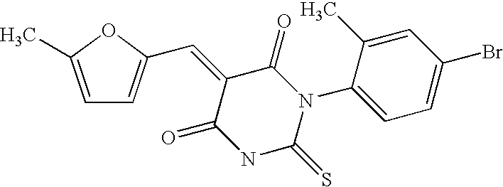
C1=C(C=C2C(=O)NC(=S)N(C3=CC=C(Br)C=C3C)C2=O)OC(C)=C1
